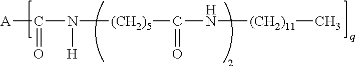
[A]C(=O)N([H])[(CH2)5]C(N[(CH2)11]C)=O
